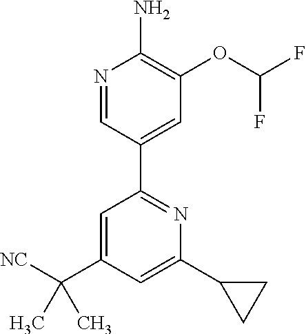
N1=CC(C2=NC(C3CC3)=CC(C([NC])(C)C)=C2)=CC(OC(F)F)=C1N
